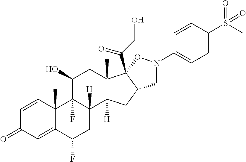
C1=CC2(C)C(=CC1=O)C(F)CC1([H])C2(F)C(O)CC2(C)C1([H])CC1C2(C(CO)=O)ON(C2=CC=C(S(C)(=O)=O)C=C2)C1
